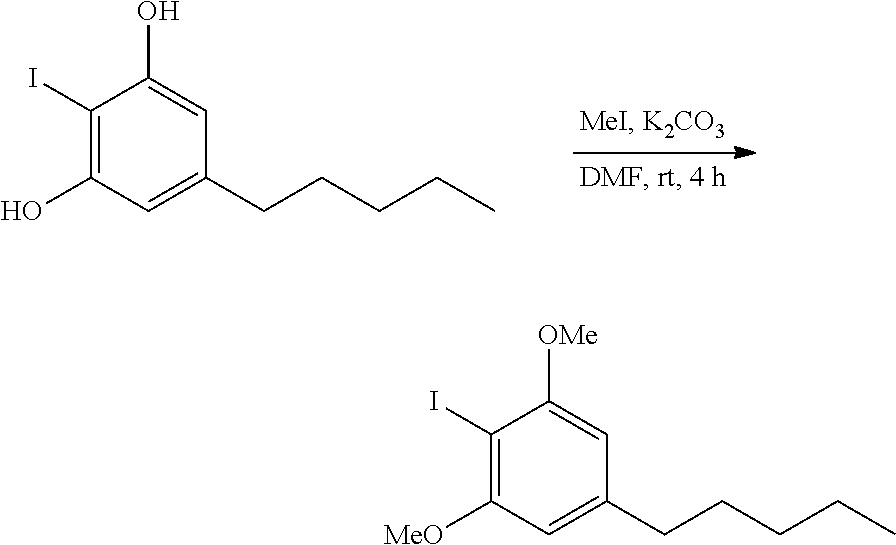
C1(I)=C(O)C=C(CCCCC)C=C1O.C1(I)=C([MeO])C=C(CCCCC)C=C1[OMe]
